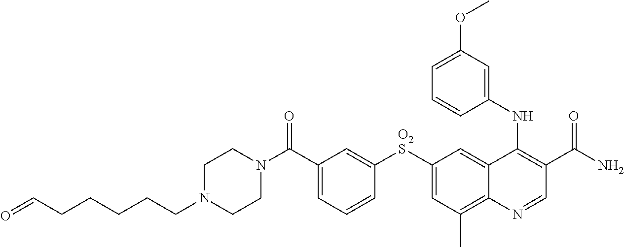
N1(C(C2=CC=CC([O2S]C3=CC(C)=C4C(=C3)C(NC3=CC(OC)=CC=C3)=C(C(N)=O)C=N4)=C2)=O)CCN(CCCCCC=O)CC1
